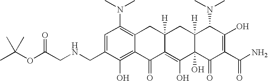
N(CC1=CC(N(C)C)=C2C(=C1O)C(=O)C1=C(O)C3(O)C([H])(CC1([H])C2)C(N(C)C)C(O)=C(C(N)=O)C3=O)CC(OC(C)(C)C)=O
